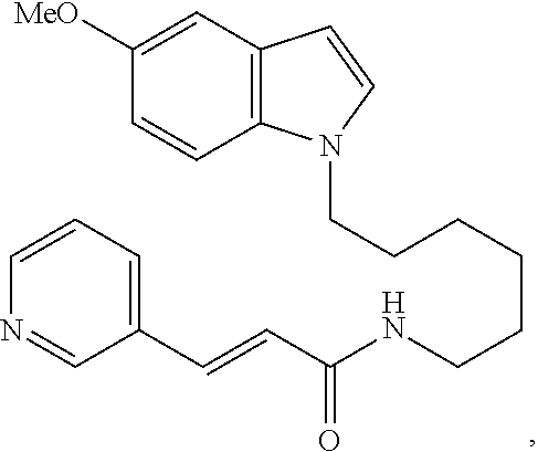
C12=C(C=C([MeO])C=C1)C=CN2CCCCCCNC(C=CC1=CC=CN=C1)=O
